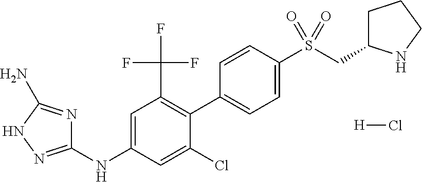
C1(NC2=CC(C(F)(F)F)=C(C3=CC=C(S(CC4CCCN4)(=O)=O)C=C3)C(Cl)=C2)=NNC(N)=N1.[H]Cl
